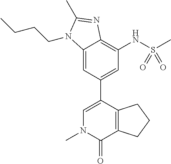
C12=CC(C3=CN(C)C(=O)C4=C3CCC4)=CC(NS(C)(=O)=O)=C1N=C(C)N2CCCC
